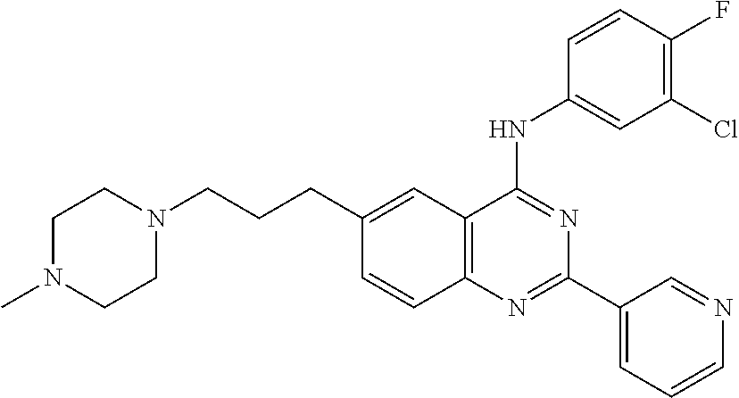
C1(CCCN2CCN(C)CC2)=CC2=C(C=C1)N=C(C1=CC=CN=C1)N=C2NC1=CC(Cl)=C(F)C=C1
